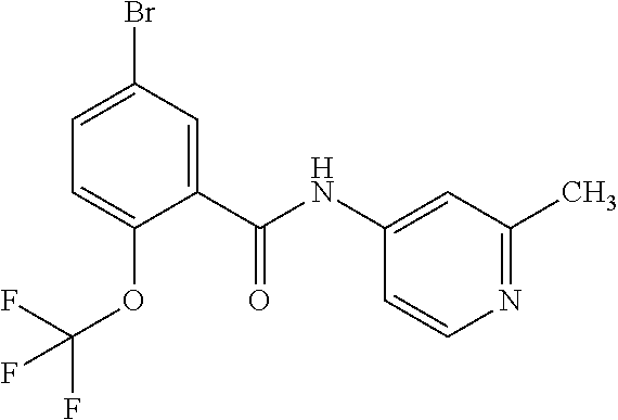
C1=C(Br)C=C(C(NC2=CC(C)=NC=C2)=O)C(OC(F)(F)F)=C1
